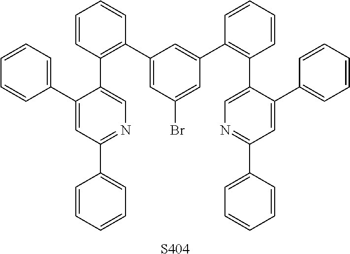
C1=CC=CC=C1C1=NC=C(C2=C(C3=CC(Br)=CC(C4=C(C5=CN=C(C6=CC=CC=C6)C=C5C5=CC=CC=C5)C=CC=C4)=C3)C=CC=C2)C(C2=CC=CC=C2)=C1.[S404]
